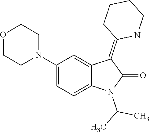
CC(N1C(=O)C(=C2CCCCN2)C2=CC(N3CCOCC3)=CC=C12)C
